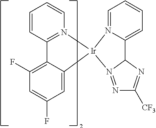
C1=CC2=N(C=C1)[Ir]1(C3=CC(F)=CC(F)=C23)N2=NC([CF3])=NC2C2=CC=CC=N21
